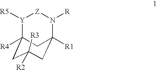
[Y]1([R5])C2([R4])CC([R3])([R2])CC([R1])(N([R])[Z]1)C2
